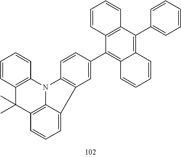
C1=CC2=C(C=C1)N1C3=C(C2(C)C)C=CC=C3C2=C1C=CC(C1=C3C(=C(C4=CC=CC=C4)C4=C1C=CC=C4)C=CC=C3)=C2
